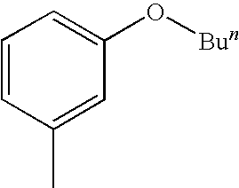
C1=CC=C(O[Bun])C=C1C
